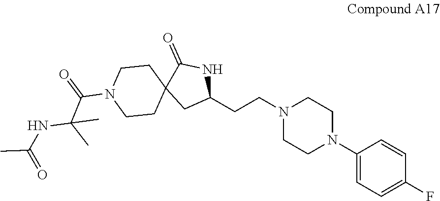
C1(N2CCN(CCC3NC(=O)C4(C3)CCN(C(C(NC(=O)C)(C)C)=O)CC4)CC2)=CC=C(F)C=C1
